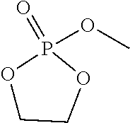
O1CCOP1(OC)=O
